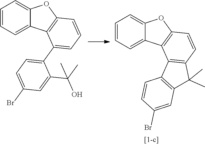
C1=CC=C2C(=C1)OC1=C2C(C2=CC=C(Br)C=C2C(C)(O)C)=CC=C1.C1=CC=C2C(=C1)OC1=C2C2=C(C=C1)C(C)(C)C1=C2C=CC(Br)=C1
